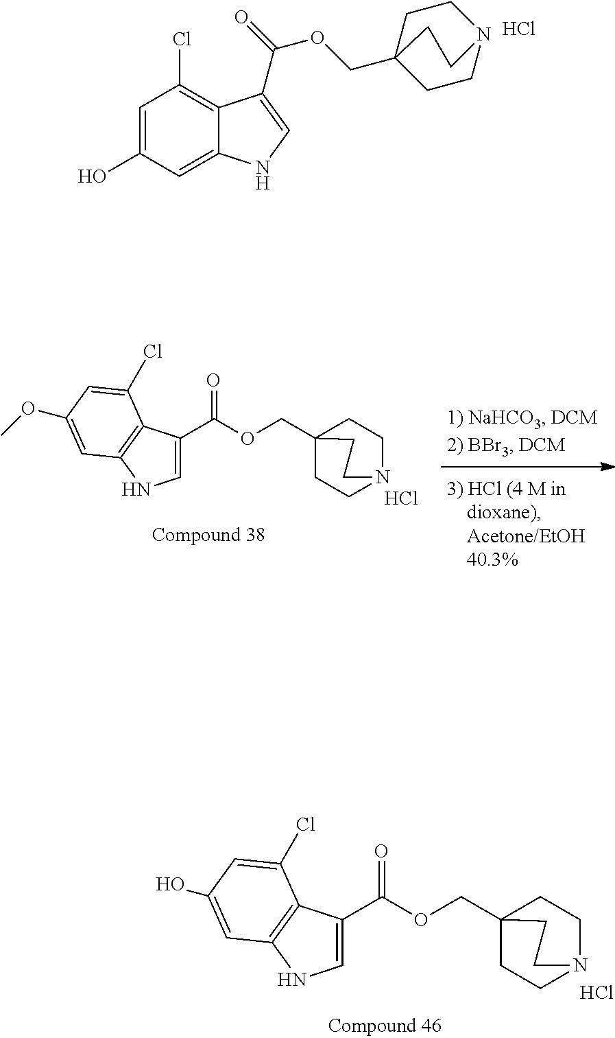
C1=C(O)C=C2C(=C1Cl)C(C(OCC13CCN(CC1)CC3)=O)=CN2.Cl.C1CC2(COC(C3=CNC4=C3C(Cl)=CC(O)=C4)=O)CCN1CC2.Cl.C1CC2(COC(C3=CNC4=C3C(Cl)=CC(OC)=C4)=O)CCN1CC2.Cl
